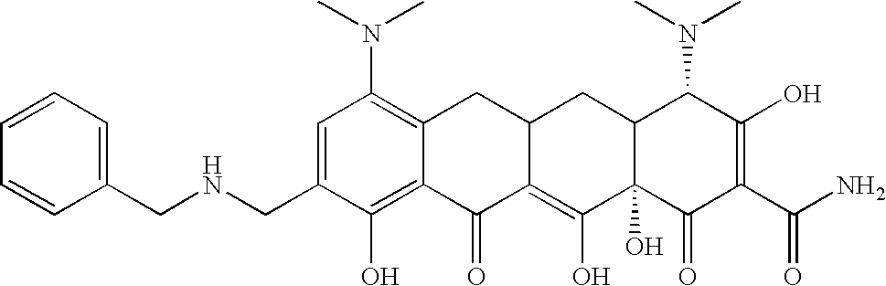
C1(CNCC2=CC=CC=C2)=CC(N(C)C)=C2C(=C1O)C(=O)C1=C(O)C3(O)C(CC1C2)C(N(C)C)C(O)=C(C(N)=O)C3=O
